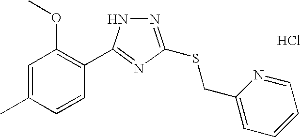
C1=C(C)C=CC(C2=NC(SCC3=CC=CC=N3)=NN2)=C1OC.Cl
